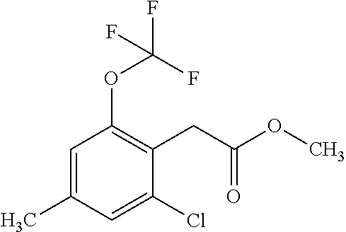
C1=C(C)C=C(Cl)C(CC(=O)OC)=C1OC(F)(F)F
